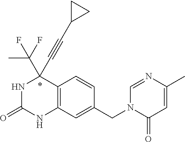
N1C(=O)NC2=C(C1(C#CC1CC1)C(F)(C)F)C=CC(CN1C(=O)C=C(C)N=C1)=C2
